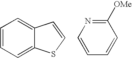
C1=CC=C2C(=C1)C=CS2.C1([OMe])=NC=CC=C1
